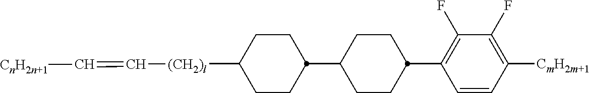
C1(F)=C(C2CCC(C3CCC([(CH2)l]C=C[CnH2n+1])CC3)CC2)C=CC([CmH2m+1])=C1F
